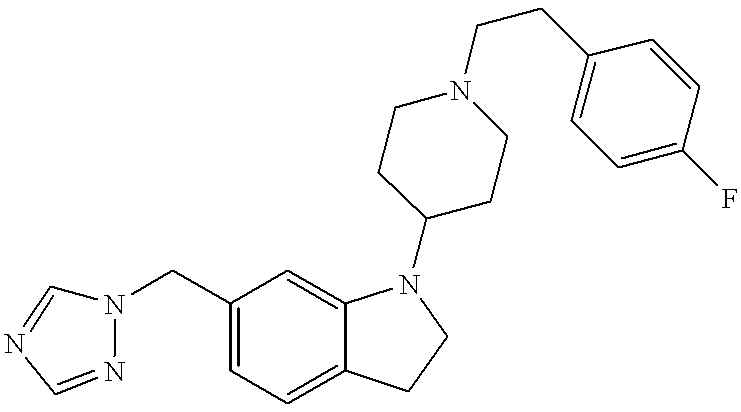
C1=C(CN2C=NC=N2)C=C2C(=C1)CCN2C1CCN(CCC2=CC=C(F)C=C2)CC1
